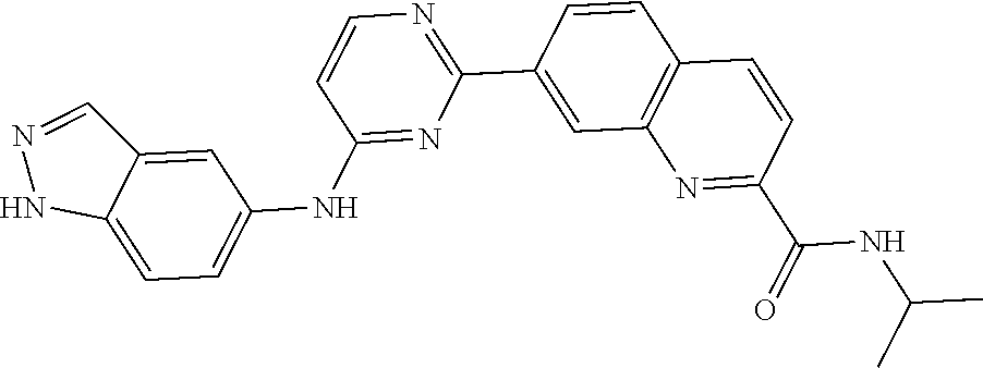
C12=CC(NC3=NC(C4=CC5=C(C=C4)C=CC(C(=O)NC(C)C)=N5)=NC=C3)=CC=C1NN=C2
